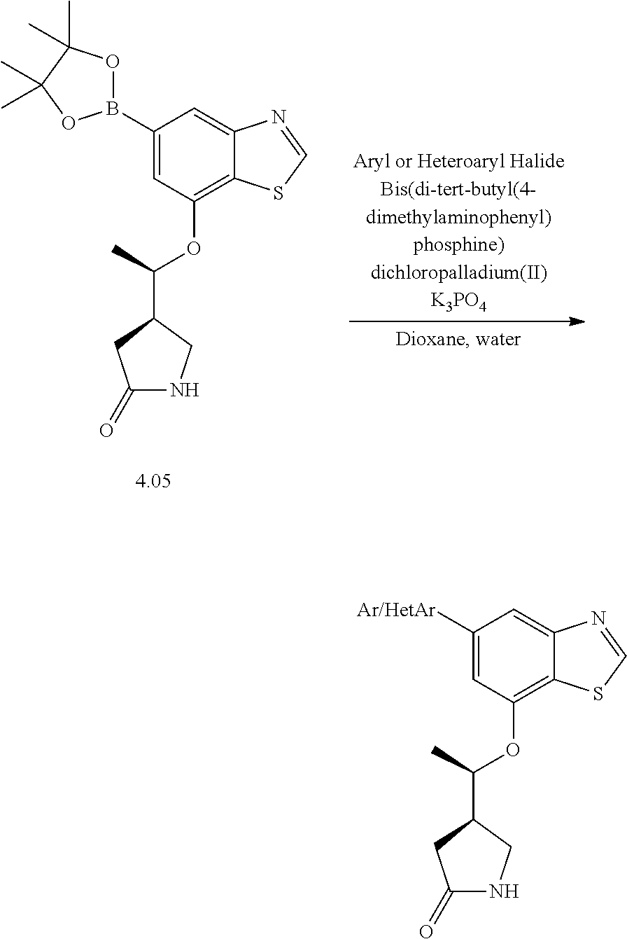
C1([Ar/HetAr])=CC(OC(C)C2CNC(=O)C2)=C2C(=C1)N=CS2.C1(B2OC(C)(C)C(C)(C)O2)=CC(OC(C)C2CNC(=O)C2)=C2C(=C1)N=CS2
